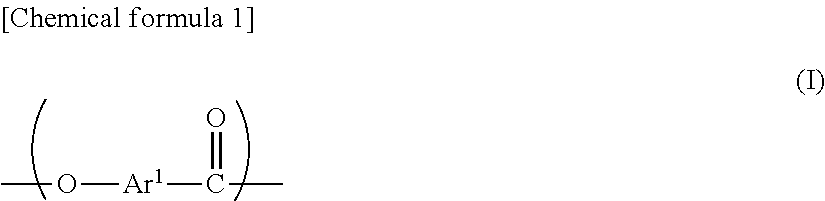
CO[Ar1]C(C)=O
